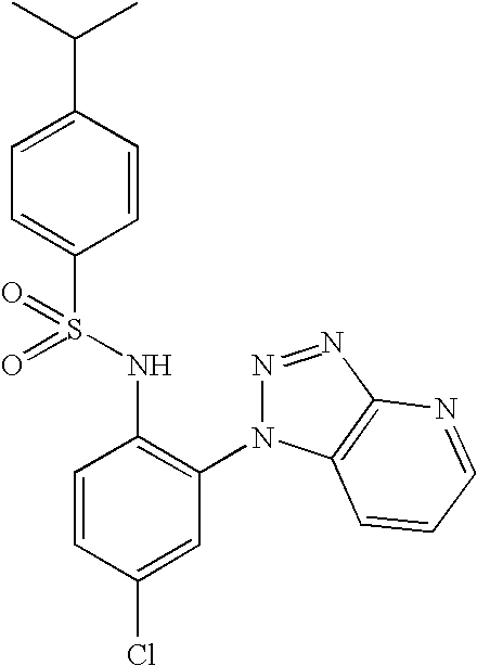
C1=C(C(C)C)C=CC(S(=O)(NC2=C(N3N=NC4=C3C=CC=N4)C=C(Cl)C=C2)=O)=C1
